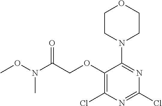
C1(OCC(N(OC)C)=O)=C(Cl)N=C(Cl)N=C1N1CCOCC1
